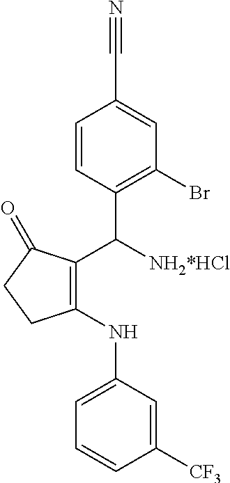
C1(C([NH2*HCl])C2=C(Br)C=C(C#N)C=C2)=C(NC2=CC=CC([CF3])=C2)CCC1=O
